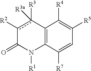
c1([R2])c([R3])([R3a])C2=C(N([R1])C1=O)C([R7])=CC([R5])=C2[R4]
